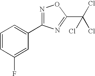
C1=CC(F)=CC(C2=NOC(C(Cl)(Cl)Cl)=N2)=C1
